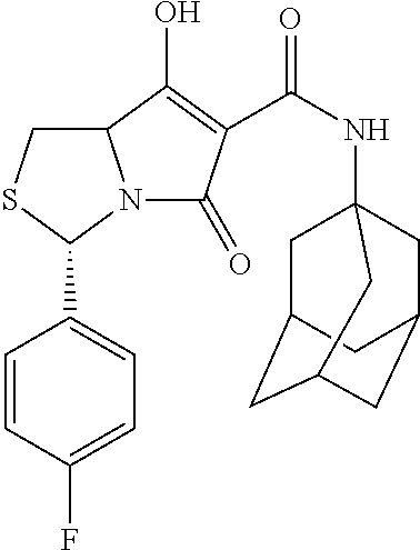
C12CSC(C3=CC=C(F)C=C3)N1C(=O)C(C(=O)NC13CC4CC(CC(C1)C4)C3)=C2O
